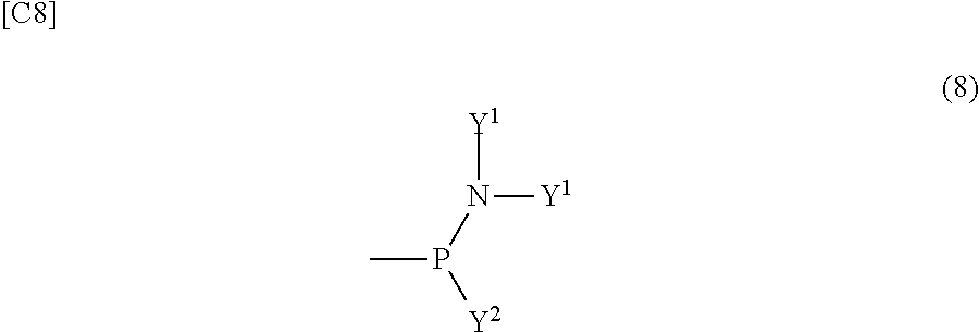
CP(N([Y1])[Y1])[Y2].[[C8]]
